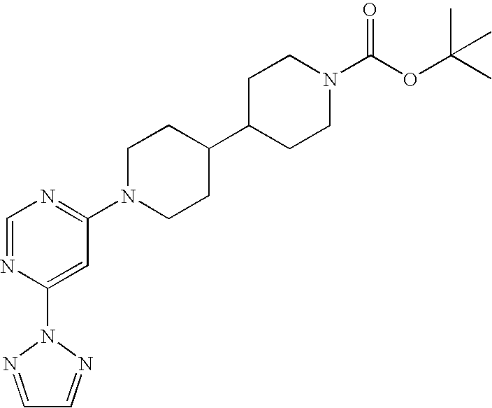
C1=NC(N2N=CC=N2)=CC(N2CCC(C3CCN(C(OC(C)(C)C)=O)CC3)CC2)=N1
